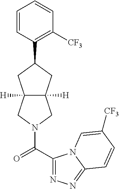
C1=CC(C2CC3([H])C([H])(C2)CN(C(C2=NN=C4N2C=C([CF3])C=C4)=O)C3)=C([CF3])C=C1
